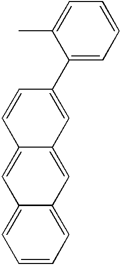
C1=CC=C2C(=C1)C=C1C(=C2)C=C(C2=CC=CC=C2C)C=C1
